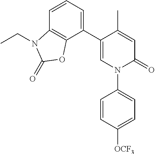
C1=C(C)C(C2=CC=CC3=C2OC(=O)N3CC)=CN(C2=CC=C([OCF3])C=C2)C1=O
